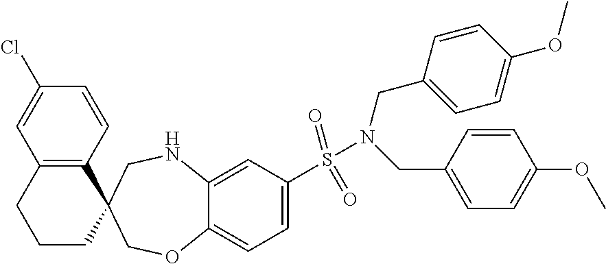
C1(Cl)=CC2=C(C=C1)C1(CCC2)COC2=CC=C(S(N(CC3=CC=C(OC)C=C3)CC3=CC=C(OC)C=C3)(=O)=O)C=C2NC1
